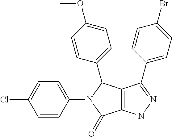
C12=C(NN=C1C1=CC=C(Br)C=C1)C(=O)N(C1=CC=C(Cl)C=C1)C2C1=CC=C(OC)C=C1
